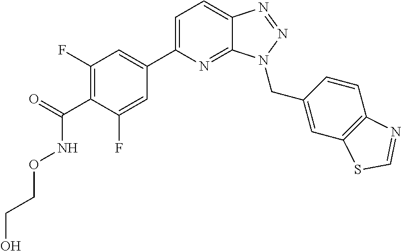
C1(F)=C(C(=O)NOCCO)C(F)=CC(C2=CC=C3C(=N2)N(CC2=CC4=C(C=C2)N=CS4)N=N3)=C1
